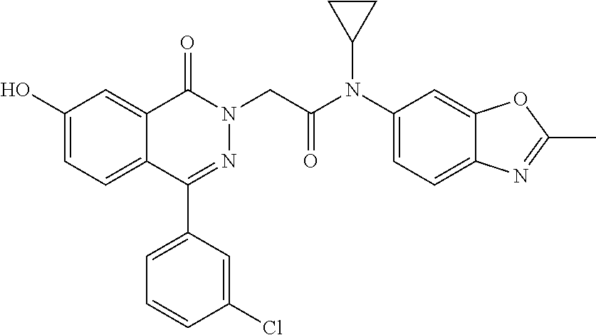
C1(O)=CC=C2C(=C1)C(=O)N(CC(=O)N(C1=CC=C3C(=C1)OC(C)=N3)C1CC1)N=C2C1=CC=CC(Cl)=C1
